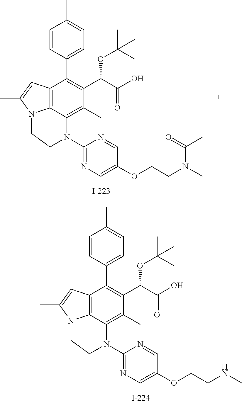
C12=C3C(=C(C)C(C(C(O)=O)OC(C)(C)C)=C1C1=CC=C(C)C=C1)N(C1=NC=C(OCCNC)C=N1)CCN3C(C)=C2.C12=C3C(=C(C)C(C(C(O)=O)OC(C)(C)C)=C1C1=CC=C(C)C=C1)N(C1=NC=C(OCCN(C)C(=O)C)C=N1)CCN3C(C)=C2
